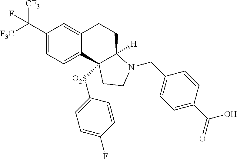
C1(C([F3C])([CF3])F)=CC=C2C(=C1)CCC1([H])N(CC3=CC=C(C(=O)O)C=C3)CCC21[O2S]C1=CC=C(F)C=C1
